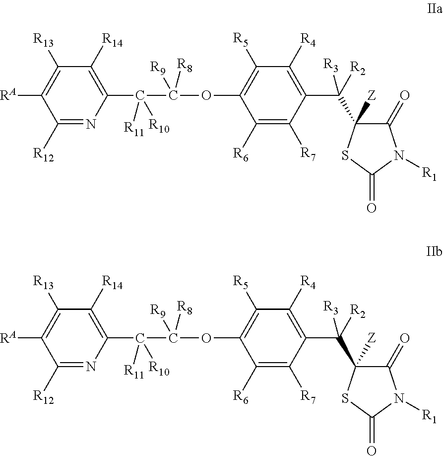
C1(C(C(OC2=C([R5])C([R4])=C(C([R2])([R3])C3([Z])C(=O)N([R1])C(=O)S3)C([R7])=C2[R6])([R8])[R9])([R11])[R10])=C([R14])C([R13])=C([RA])C([R12])=N1.C1(C(C(OC2=C([R5])C([R4])=C(C([R2])([R3])C3([Z])C(=O)N([R1])C(=O)S3)C([R7])=C2[R6])([R8])[R9])([R11])[R10])=C([R14])C([R13])=C([RA])C([R12])=N1
